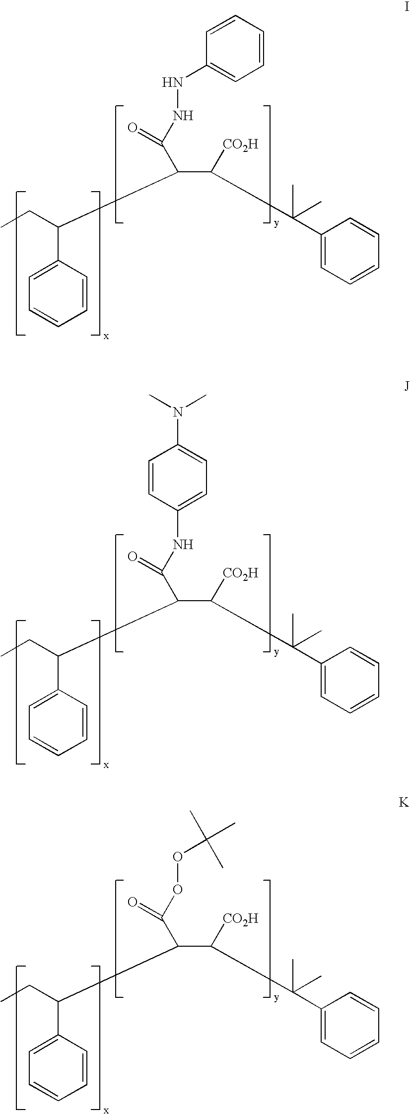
C1=CC=CC(C(CC)C(C(C(C)(C)C2=CC=CC=C2)[CO2H])C(NNC2=CC=CC=C2)=O)=C1.C1=CC=CC(C(CC)C(C(C(C)(C)C2=CC=CC=C2)[CO2H])C(NC2=CC=C(N(C)C)C=C2)=O)=C1.C1=CC=CC(C(CC)C(C(C(C)(C)C2=CC=CC=C2)[CO2H])C(OOC(C)(C)C)=O)=C1
